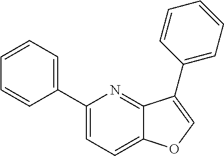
C1(C2=CC=CC=C2)=CC=C2C(=N1)C(C1=CC=CC=C1)=CO2
